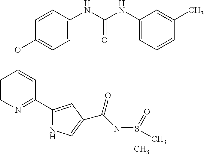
C1=C(NC(NC2=CC=CC(C)=C2)=O)C=CC(OC2=CC(C3=CC(C(N=S(C)(=O)C)=O)=CN3)=NC=C2)=C1
